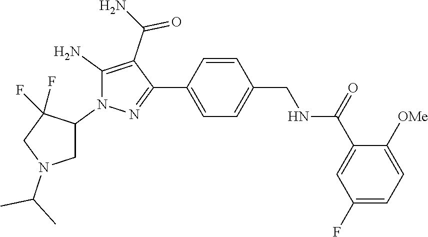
C1=CC(CNC(C2=CC(F)=CC=C2[OMe])=O)=CC=C1C1=NN(C2CN(C(C)C)CC2(F)F)C(N)=C1C(N)=O
